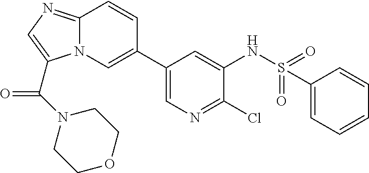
N12C(=NC=C1C(=O)N1CCOCC1)C=CC(C1=CN=C(Cl)C(NS(=O)(=O)C3=CC=CC=C3)=C1)=C2
